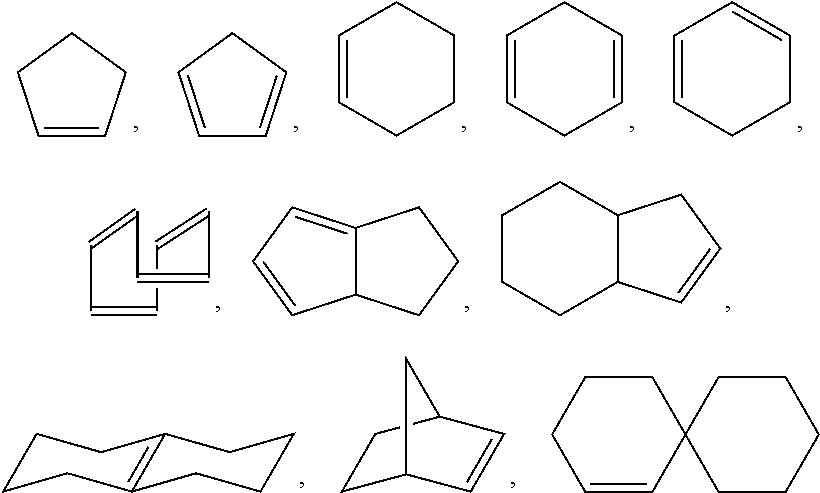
C1=CCCC=C1.C1=CCC=CC1.C1=CCCCC1.C1=CCC=C1.C1=CCCC1.C1CCC2C(C1)CC=C2.C12C(=CC=C1)CCC2.C1=CC=CC=CC=C1.C1C2C=CC(C1)C2.C1CCC2=C(C1)CCCC2.C12(CCCC=C1)CCCCC2
